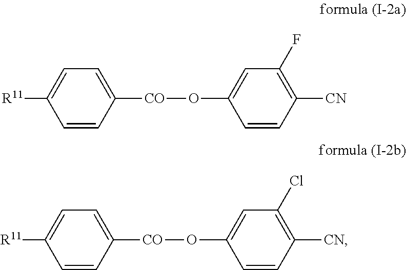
C1=CC([CO]OC2=CC(F)=C([CN])C=C2)=CC=C1[R11].C1=CC([CO]OC2=CC(Cl)=C([CN])C=C2)=CC=C1[R11]
